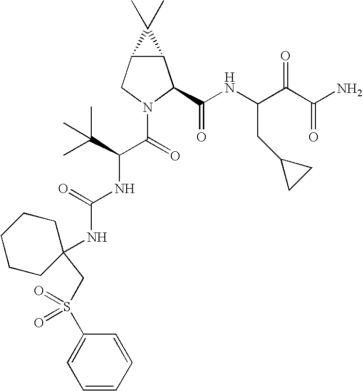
C12C(CN(C(=O)C(C(C)(C)C)NC(NC3(CS(C4=CC=CC=C4)(=O)=O)CCCCC3)=O)C1C(NC(C(C(N)=O)=O)CC1CC1)=O)C2(C)C
